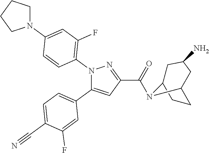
C1=C(C#N)C(F)=CC(C2=CC(C(=O)N3C4CCC3CC(N)C4)=NN2C2=C(F)C=C(N3CCCC3)C=C2)=C1
